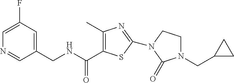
C1(CNC(=O)C2=C(C)N=C(N3CCN(CC4CC4)C3=O)S2)=CC(F)=CN=C1
